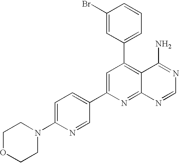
C1OCCN(C2=CC=C(C3=CC(C4=CC=CC(Br)=C4)=C4C(=N3)N=CN=C4N)C=N2)C1
